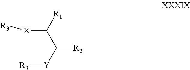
C(C([Y][R3])[R2])([X][R3])[R1]
